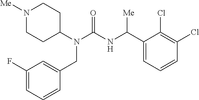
N1([Me])CCC(N(C(NC(C2=CC=CC(Cl)=C2Cl)[Me])=O)CC2=CC(F)=CC=C2)CC1
